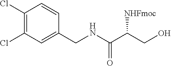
C1(CNC(C(CO)[NHFmoc])=O)=CC(Cl)=C(Cl)C=C1
